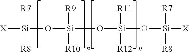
[X][Si](O[Si]([R9])([R10])O[Si](O[Si]([X])([R7])[R8])([R11])[R12])([R7])[R8]
